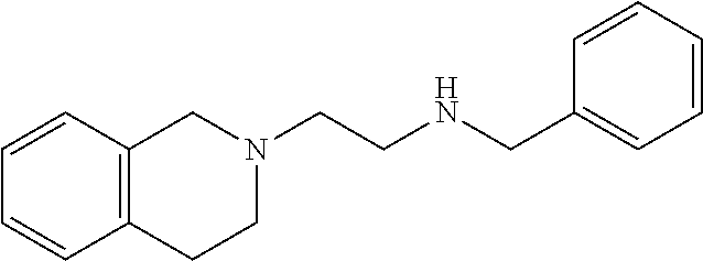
C1(CNCCN2CC3=C(CC2)C=CC=C3)=CC=CC=C1
